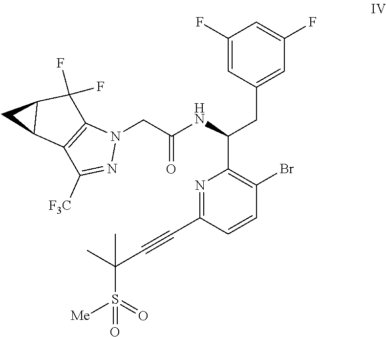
S(=O)(=O)(C(C#CC1=NC(C(NC(CN2C3=C(C([F3C])=N2)C2CC2C3(F)F)=O)CC2=CC(F)=CC(F)=C2)=C(Br)C=C1)(C)C)[Me]
